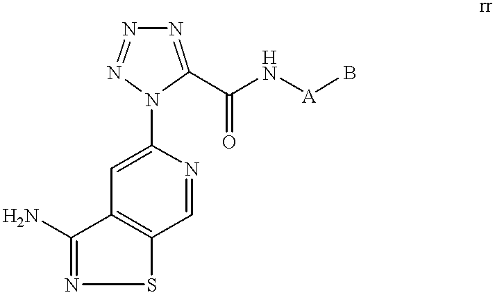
C1(N2C(C(N[A]B)=O)=NN=N2)=CC2=C(C=N1)SN=C2N
